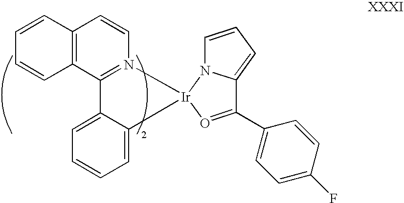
C12=C(C3=N(C=C1)[Ir]1(C4=CC=CC=C34)O=C(C3=CC=C(F)C=C3)C3=CC=CN13)C=CC=C2
